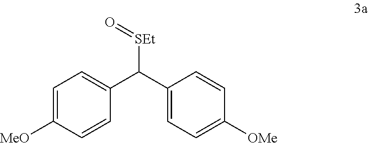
C1=C([MeO])C=CC(C(C2=CC=C([OMe])C=C2)[SEt]=O)=C1
